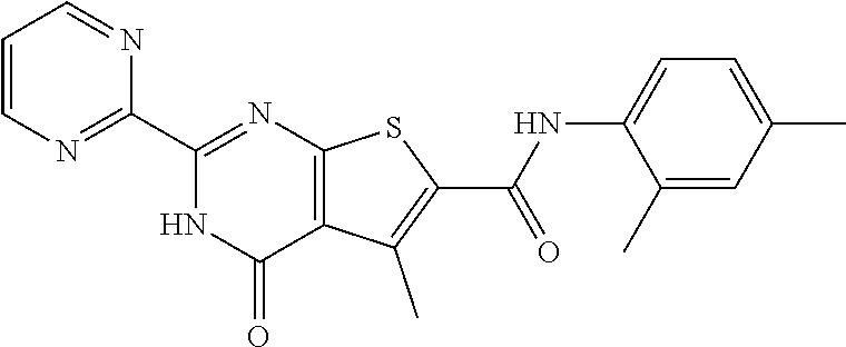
C1=CN=C(C2=NC3=C(C(=O)N2)C(C)=C(C(NC2=CC=C(C)C=C2C)=O)S3)N=C1
